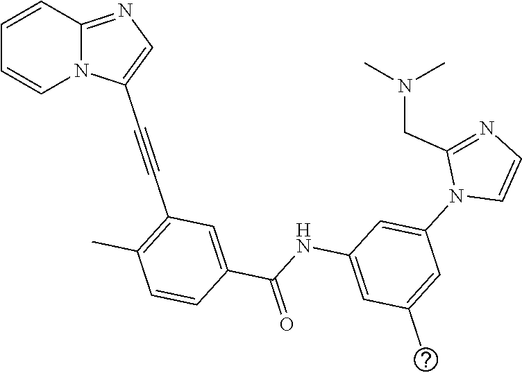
C1=CC2=NC=C(C#CC3=C(C)C=CC(C(NC4=CC(C)=CC(N5C=CN=C5CN(C)C)=C4)=O)=C3)N2C=C1
